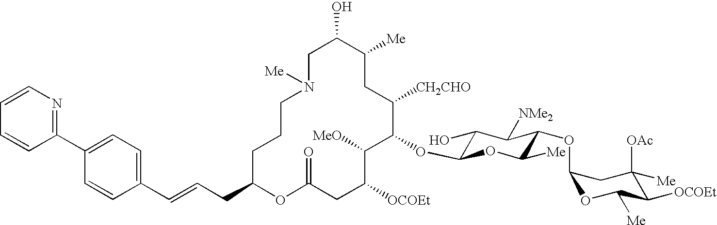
C1C(O)C([Me])CC([CH2CHO])C(OC2C(O)C([NMe2])C(OC3OC([Me])C([OCOEt])C([OAc])([Me])C3)C([Me])O2)C([MeO])C([OCOEt])CC(=O)OC(CC=CC2=CC=C(C3=NC=CC=C3)C=C2)CCCN1[Me]
